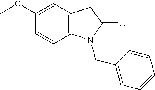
C1=CC2=C(C=C1OC)CC(=O)N2CC1=CC=CC=C1
